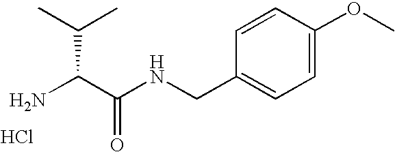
NC(C(NCC1=CC=C(OC)C=C1)=O)C(C)C.Cl
